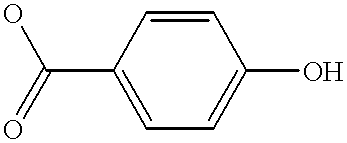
C1=CC(C(=O)O)=CC=C1O
